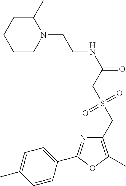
C1=C(C)C=CC(C2=NC(CS(CC(NCCN3C(C)CCCC3)=O)(=O)=O)=C(C)O2)=C1
